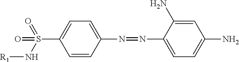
C1=CC(N=NC2=CC=C(N)C=C2N)=CC=C1S(N[R1])(=O)=O
